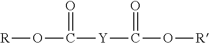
[R]OC([Y]C(O[R])=O)=O
